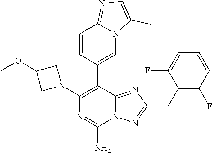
N1(C2=C(C3=CN4C(=NC=C4C)C=C3)C3=NC(CC4=C(F)C=CC=C4F)=NN3C(N)=N2)CC(OC)C1
